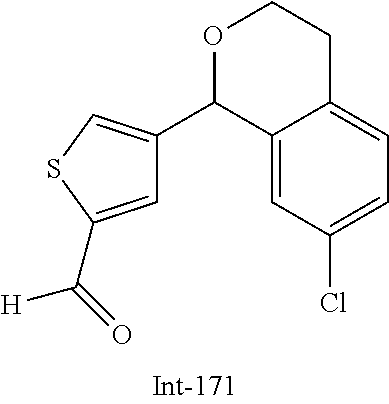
C1=C(C(=O)[H])SC=C1C1C2=CC(Cl)=CC=C2CCO1
